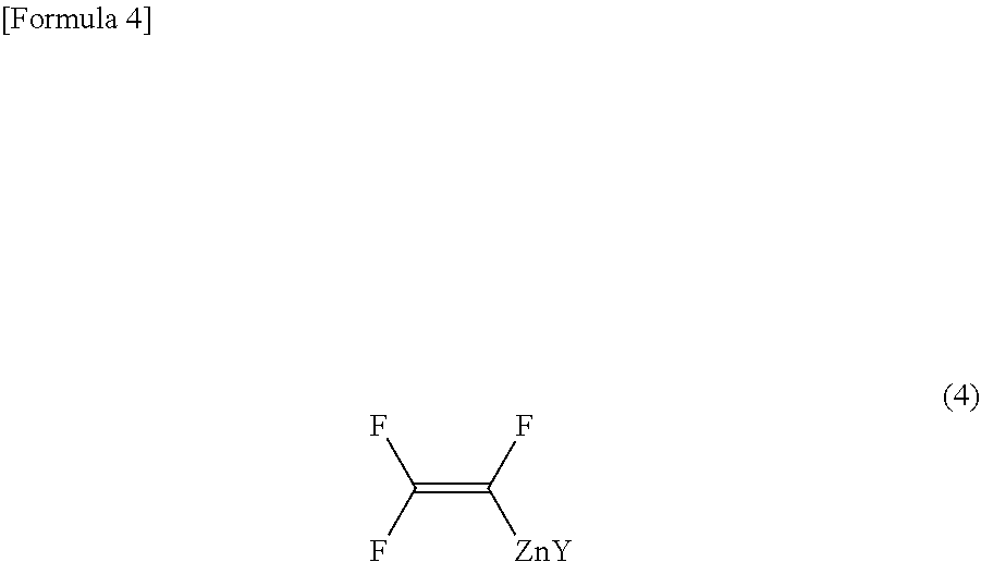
FC([ZnY])=C(F)F
